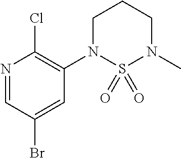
N1=CC(Br)=CC(N2S(=O)(=O)N(C)CCC2)=C1Cl
